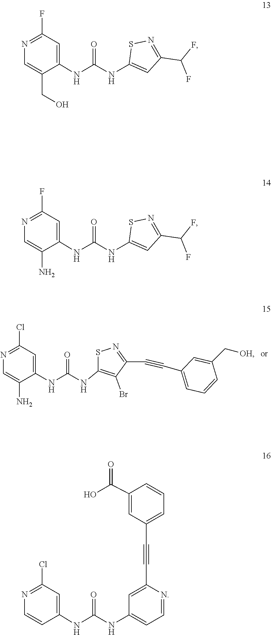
C1=C(C[OH])C=CC=C1C#CC1=NSC(NC(NC2=CC(Cl)=NC=C2N)=O)=C1Br.C1(F)=NC=C(CO)C(NC(=O)NC2=CC(C(F)F)=NS2)=C1.C1(F)=NC=C(N)C(NC(NC2=CC(C(F)F)=NS2)=O)=C1.C1=CN=C(Cl)C=C1NC(NC1=CC=NC(C#CC2=CC=CC(C(O)=O)=C2)=C1)=O
